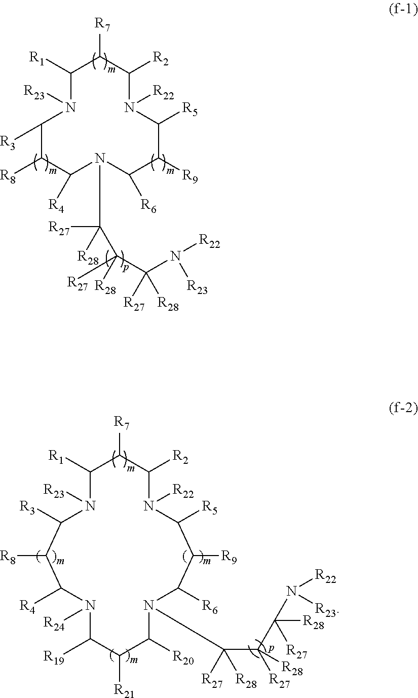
N1([R23])C([R1])C([R7])C([R2])N([R22])C([R5])C([R9])C([R6])N(C([R27])([R28])C(C(N([R22])[R23])([R27])[R28])([R28])[R27])C([R4])C([R8])C1[R3].C1([R1])C([R7])C([R2])N([R22])C([R5])C([R9])C([R6])N(C(C(C([R28])([R27])N([R22])[R23])([R27])[R28])([R27])[R28])C([R20])C([R21])C([R19])N([R24])C([R4])C([R8])C([R3])N1[R23]
